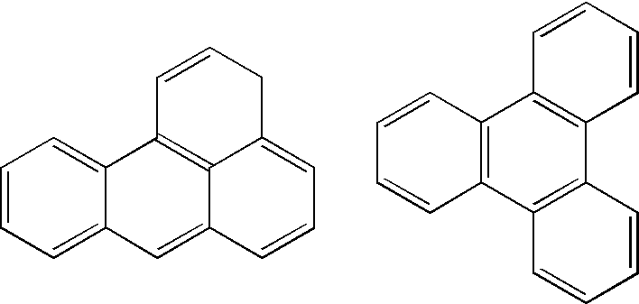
C1=CC=C2C(=C1)C1=C3C(=C2)C=CC=C3CC=C1.C12=C(C3=C(C4=C1C=CC=C4)C=CC=C3)C=CC=C2
